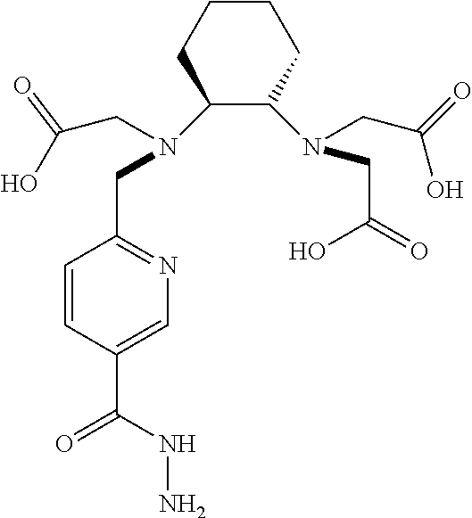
C1=CC(C(NN)=O)=CN=C1CN(C1C(N(CC(=O)O)CC(O)=O)CCCC1)CC(O)=O
